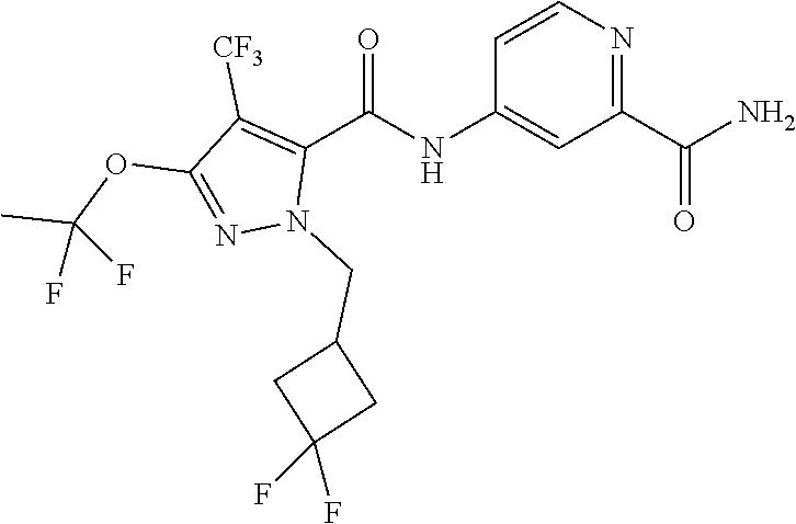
C1(OC(C)(F)F)=NN(CC2CC(F)(F)C2)C(C(=O)NC2=CC(C(=O)N)=NC=C2)=C1[CF3]
